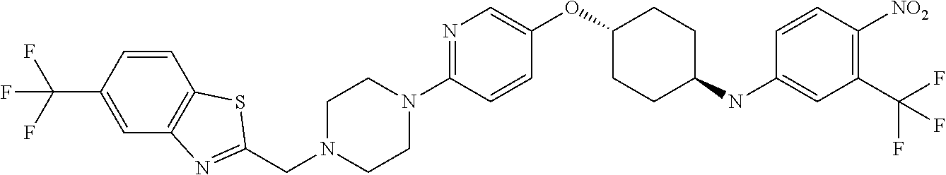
C1=CC(C(F)(F)F)=CC2=C1SC(CN1CCN(C3=NC=C(OC4CCC(NC5=CC(C(F)(F)F)=C([NO2])C=C5)CC4)C=C3)CC1)=N2
